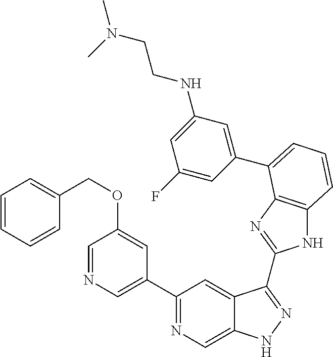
C1(C2=NC=C3C(=C2)C(C2=NC4=C(N2)C=CC=C4C2=CC(NCCN(C)C)=CC(F)=C2)=NN3)=CN=CC(OCC2=CC=CC=C2)=C1
